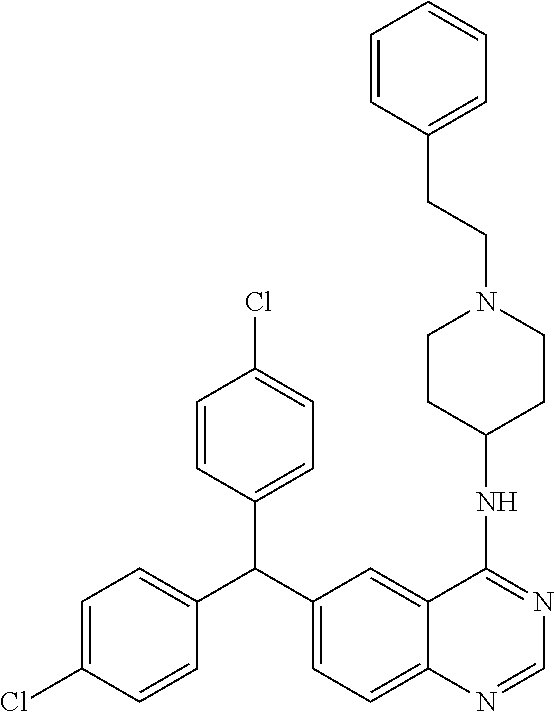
C1=CC(C(C2=CC=C(Cl)C=C2)C2=CC=C3C(=C2)C(NC2CCN(CCC4=CC=CC=C4)CC2)=NC=N3)=CC=C1Cl
